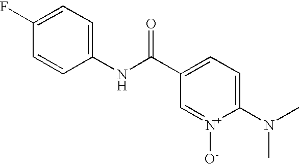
C1=CC(NC(C2=CC=C(N(C)C)[N+]([O-])=C2)=O)=CC=C1F
